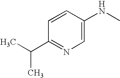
C1(C(C)C)=NC=C(NC)C=C1
